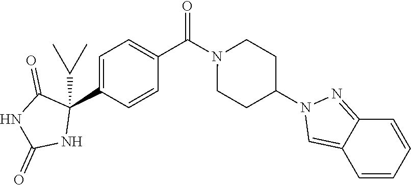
C1=C(C2(C(C)C)C(=O)NC(=O)N2)C=CC(C(N2CCC(N3C=C4C(=N3)C=CC=C4)CC2)=O)=C1
